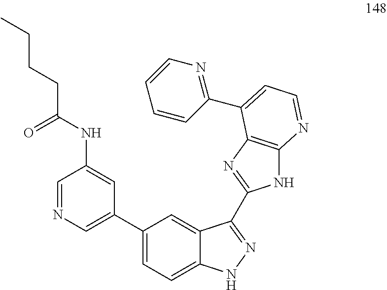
C1=NC=C(C2=CC=C3C(=C2)C(C2=NC4=C(N2)N=CC=C4C2=NC=CC=C2)=NN3)C=C1NC(CCCC)=O
